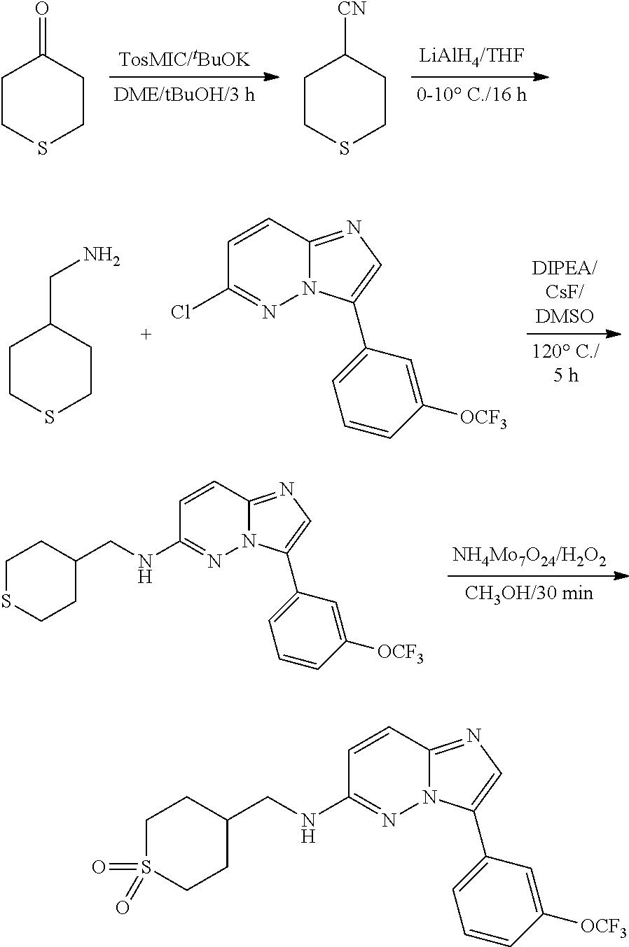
C1CSCCC1=O.C1CSCCC1[CN].C1=CC2=NC=C(C3=CC=CC([OCF3])=C3)N2N=C1NCC1CCSCC1.C1CSCCC1CN.C1=CC2=NC=C(C3=CC=CC([OCF3])=C3)N2N=C1Cl.C1=CC2=NC=C(C3=CC=CC([OCF3])=C3)N2N=C1NCC1CCS(=O)(=O)CC1
